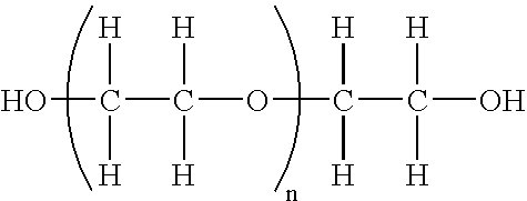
OC(C(OC(C(O)([H])[H])([H])[H])([H])[H])([H])[H]
